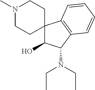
N1(C)CCC2(CC1)C(O)C(N(CC)CC)C1=C2C=CC=C1
